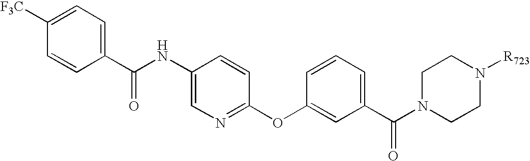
N(C1=CN=C(OC2=CC(C(N3CCN([R723])CC3)=O)=CC=C2)C=C1)C(C1=CC=C([F3C])C=C1)=O
